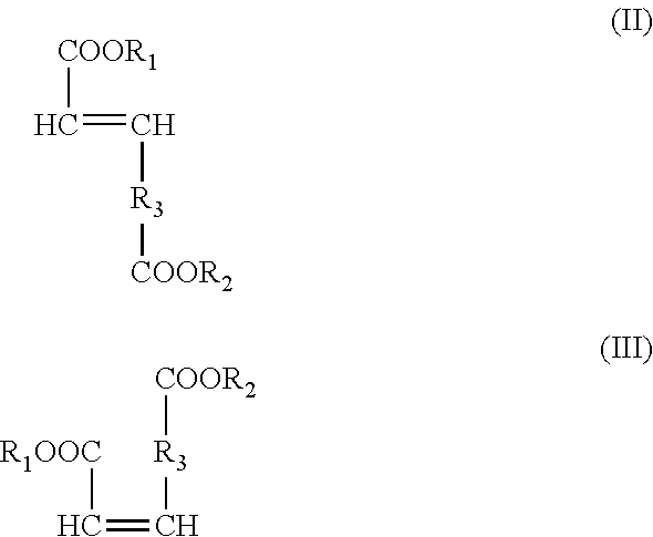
[COOR1]C=C[R3][COOR2].[COOR2][R3]C=C[R1OOC]
